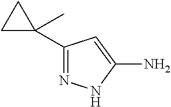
C1(C2(C)CC2)=NNC(N)=C1
